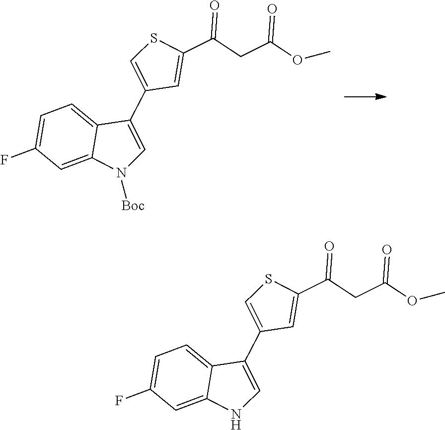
C1(C2=CN([Boc])C3=CC(F)=CC=C23)=CSC(C(CC(OC)=O)=O)=C1.C1(C2=CNC3=CC(F)=CC=C23)=CSC(C(CC(OC)=O)=O)=C1
